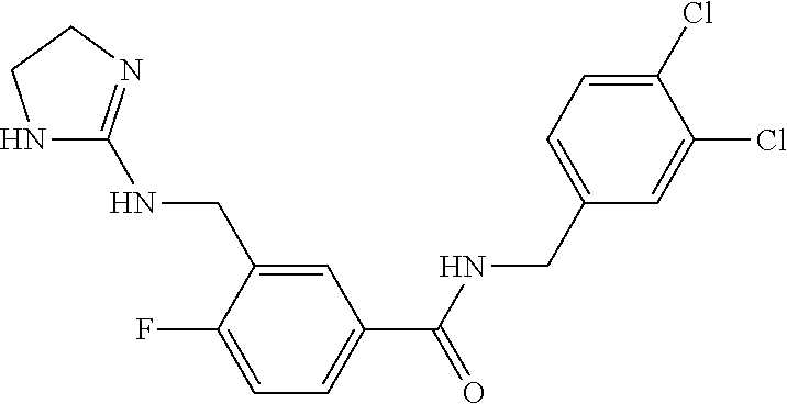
N1C(NCC2=CC(C(NCC3=CC=C(Cl)C(Cl)=C3)=O)=CC=C2F)=NCC1
